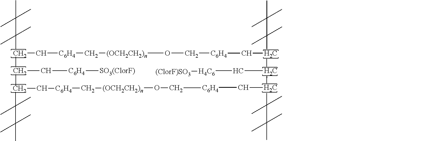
CC(C)(C)C(C)(C)C(C(C[C6H4][SO3(ClorF)])C)C[C6H4]C[(OCH2CH2)n]OC[C6H4]CC(C(C(C[C6H4]CO[(OCH2CH2)n]C[C6H4]CCC(C)(C)C(C)(C)C)C(C)(C)C(C)(C)C)C[H4C6][(ClorF)SO3])C(C)(C)C(C)(C)C
